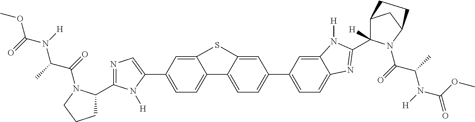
C1=C(C2=CN=C(C3CCCN3C(=O)C(C)N(C(OC)=O)[H])N2[H])C=C2C(=C1)C1=CC=C(C3=CC=C4C(=C3)N([H])C(C3([H])C5CC(N3C(=O)C(C)N(C(=O)OC)[H])CC5)=N4)C=C1S2
